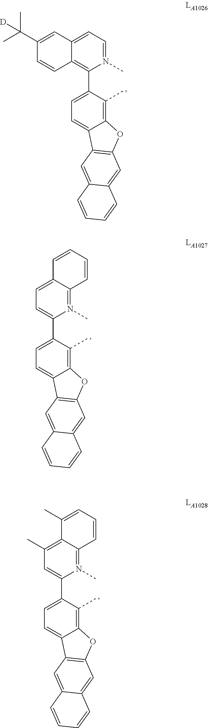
C1=C(C(C)(C)[D])C=CC2=C(C3=CC=C4C(=C3C)OC3=C4C=C4C(=C3)C=CC=C4)N(C)=CC=C12.C1=C2C(=N(C)C(C3=CC=C4C(=C3C)OC3=C4C=C4C(=C3)C=CC=C4)=C1)C=CC=C2.C1(C)=C2C(=N(C)C(C3=CC=C4C(=C3C)OC3=C4C=C4C(=C3)C=CC=C4)=C1)C=CC=C2C
